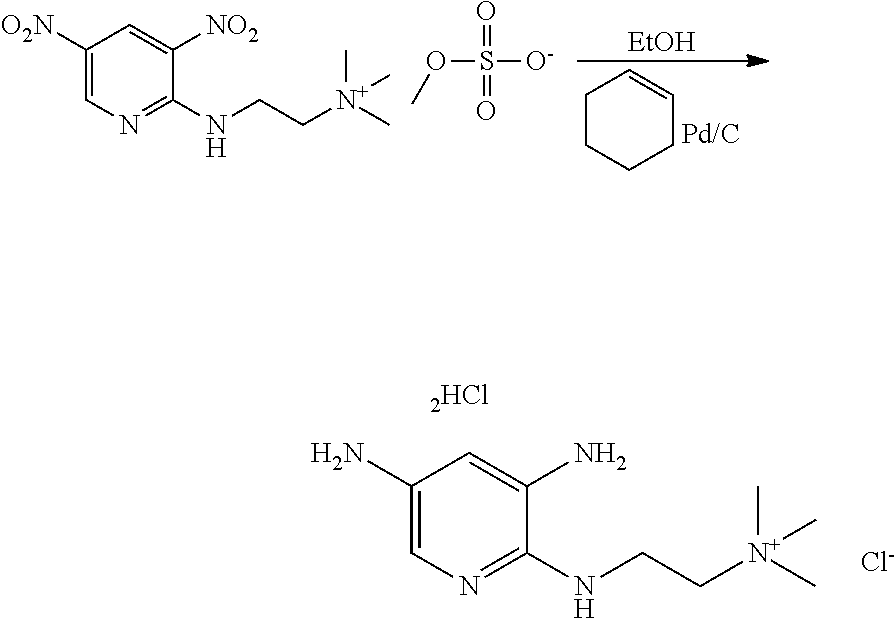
C1(N)=CN=C(NCC[N+](C)(C)C)C(N)=C1.[Cl-].C1([O2N])=CN=C(NCC[N+](C)(C)C)C([NO2])=C1.O(S([O-])(=O)=O)C.C1CCCC=C1.[EtOH]
